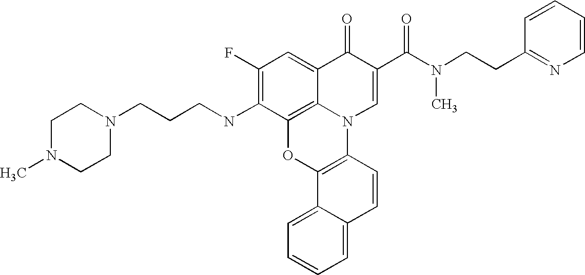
C12=C3C(=CC(F)=C1NCCCN1CCN(C)CC1)C(=O)C(C(=O)N(CCC1=NC=CC=C1)C)=CN3C1=C(O2)C2=CC=CC=C2C=C1
